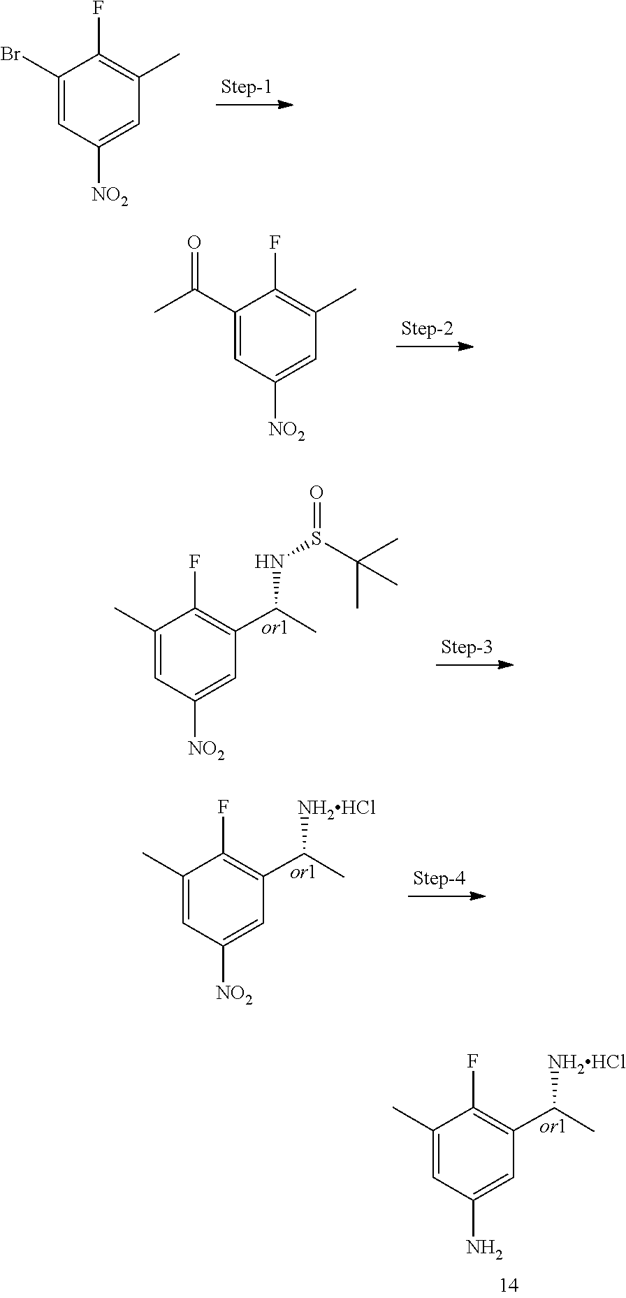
C1=C(C)C(F)=C(C(C)[NH2HCl])C=C1N.C1=C(Br)C(F)=C(C)C=C1[NO2].C1=C(C(C)=O)C(F)=C(C)C=C1[NO2].C1=C(C)C(F)=C(C(C)NS(=O)C(C)(C)C)C=C1[NO2].C1=C(C)C(F)=C(C(C)[NH2HCl])C=C1[NO2]
